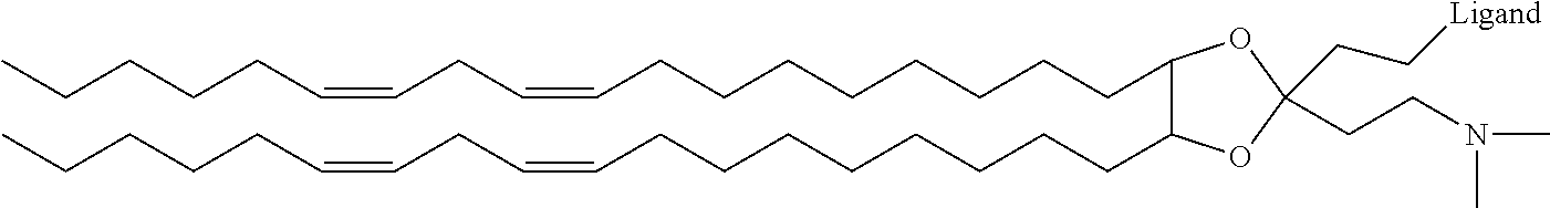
C(CCCCCCC=CCC=CCCCCC)CC1C(CCCCCCCCC=CCC=CCCCCC)OC(CC[Ligand])(CCN(C)C)O1
